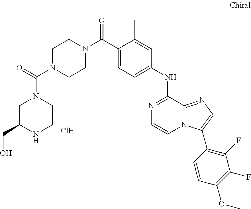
C(C1=CC=C(NC2=NC=CN3C2=NC=C3C2=C(F)C(F)=C(OC)C=C2)C=C1C)(=O)N1CCN(C(=O)N2CC(CO)NCC2)CC1.Cl
